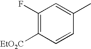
C1(F)=C([EtO2C])C=CC(C)=C1
